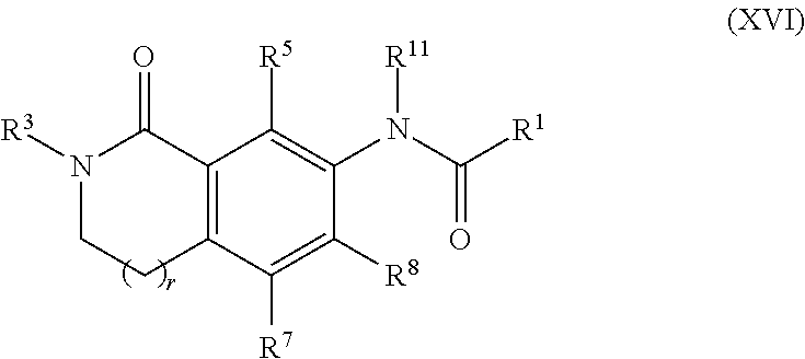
C12=C(C([R7])=C([R8])C(N(C([R1])=O)[R11])=C1[R5])CCN([R3])C2=O
